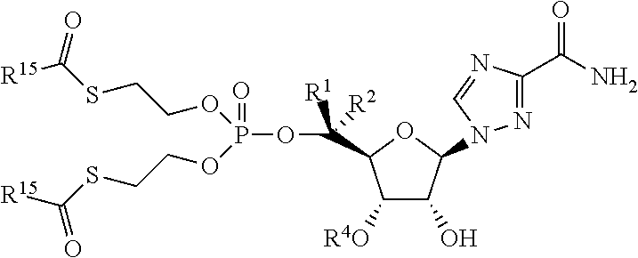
C1([R4O])C(O)C(N2N=C(C(N)=O)N=C2)OC1C([R1])([R2])OP(OCCSC([R15])=O)(=O)OCCSC([R15])=O
